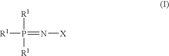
[R1]P([R1])([R1])=N[X]
